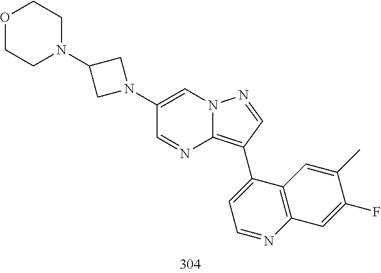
C1(C2=C3N=CC(N4CC(N5CCOCC5)C4)=CN3N=C2)=CC=NC2=C1C=C(C)C(F)=C2
